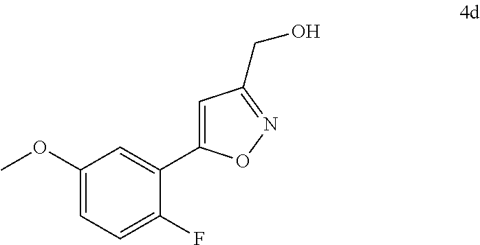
COC1=CC=C(F)C(C2=CC(CO)=NO2)=C1
